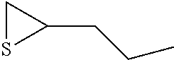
C(C)CC1CS1
